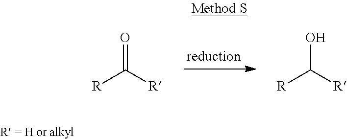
[R]C([R])=O.[R]C([R])O
